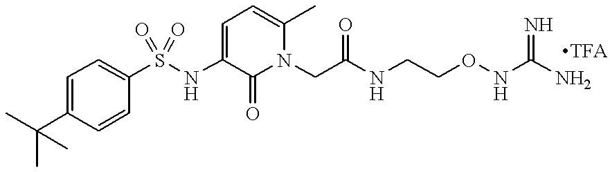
C1=CC(S(NC2=CC=C(C)N(CC(=O)NCCONC(N)=N)C2=O)(=O)=O)=CC=C1C(C)(C)C
